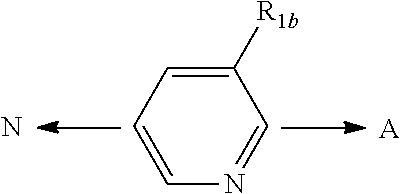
C1=CN=CC([R1b])=C1.N.[A]
